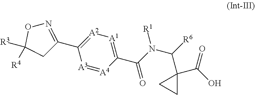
C1(C(N(C([R6])C2(C(=O)O)CC2)[R1])=O)=[A1][A2]=C(C2=NOC([R3])([R4])C2)[A3]=[A4]1
